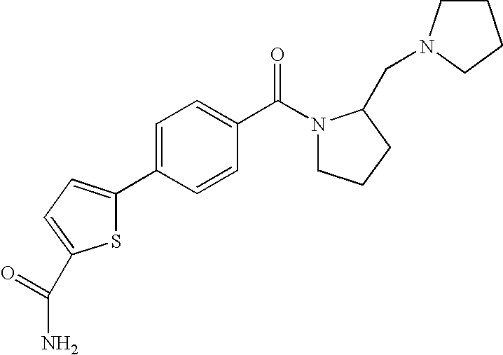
S1C(C2=CC=C(C(N3CCCC3CN3CCCC3)=O)C=C2)=CC=C1C(N)=O
